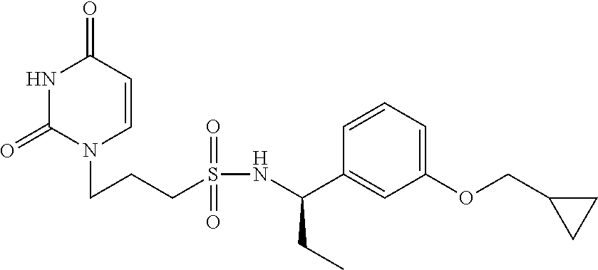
N1C(=O)N(CCCS(NC(C2=CC(OCC3CC3)=CC=C2)CC)(=O)=O)C=CC1=O
